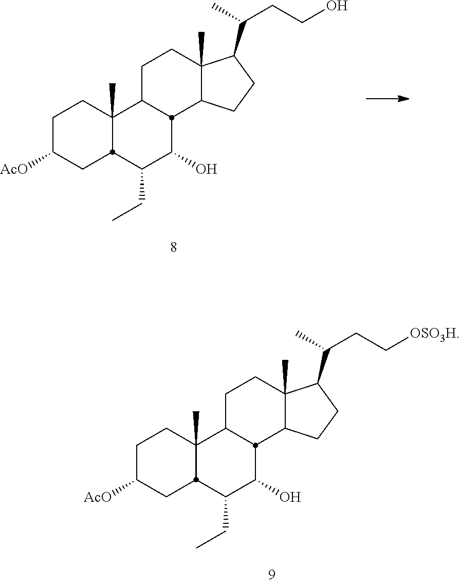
C1C([AcO])CC2C(C)(C1)C1CCC3(C)C(CCC3C(C)CCO)C1C(O)C2CC.C1C([AcO])CC2C(C)(C1)C1CCC3(C)C(CCC3C(C)CC[OSO3H])C1C(O)C2CC
